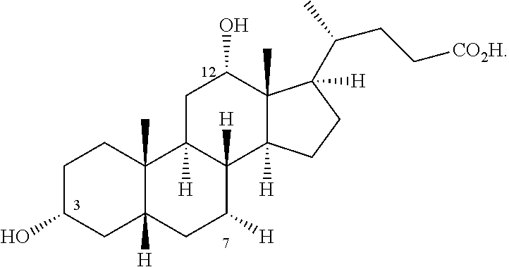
C1C(O)CC2([H])C(C)(C1)C1([H])C([H])(C([H])C2)C2([H])C(C)(C(O)C1)C([H])(C(CC[CO2H])C)CC2
